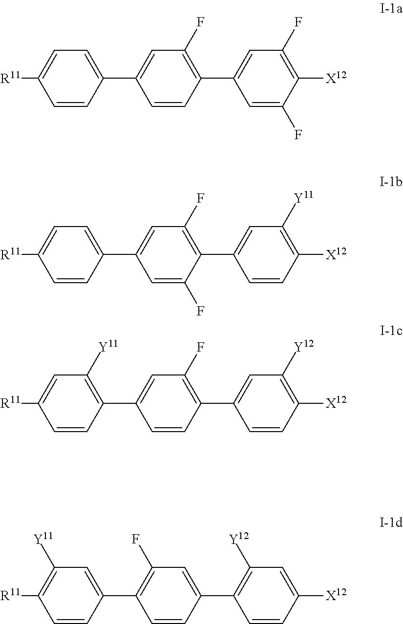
C1=C(C2=CC(F)=C(C3=CC(F)=C([X12])C(F)=C3)C=C2)C=CC([R11])=C1.C1=C(C2=CC(F)=C(C3=CC([Y11])=C([X12])C=C3)C(F)=C2)C=CC([R11])=C1.C1([Y11])=C(C2=CC(F)=C(C3=CC([Y12])=C([X12])C=C3)C=C2)C=CC([R11])=C1.C1=C(C2=C(F)C=C(C3=C([Y12])C=C([X12])C=C3)C=C2)C=CC([R11])=C1[Y11]
